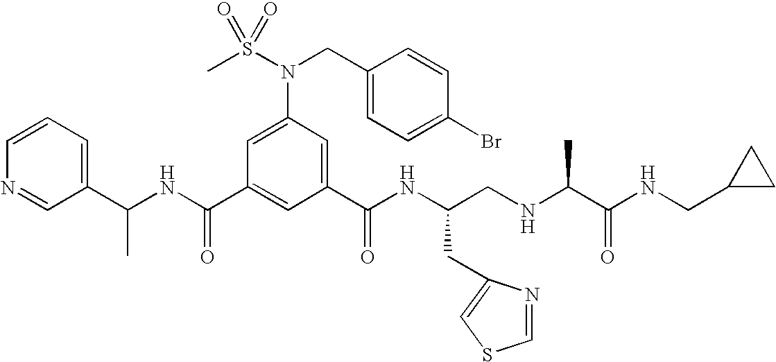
C1(C(NC(C2=CC(C(NC(CNC(C(NCC3CC3)=O)C)CC3=CSC=N3)=O)=CC(N(S(C)(=O)=O)CC3=CC=C(Br)C=C3)=C2)=O)C)=CC=CN=C1
